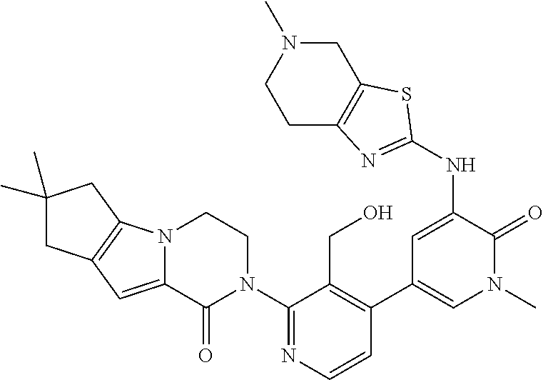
N12C(=CC3=C1CC(C)(C)C3)C(=O)N(C1=NC=CC(C3=CN(C)C(=O)C(NC4=NC5=C(S4)CN(C)CC5)=C3)=C1CO)CC2
